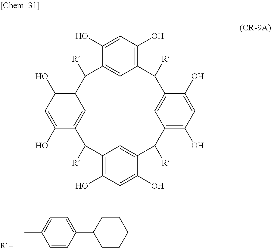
CC1=CC=C(C2CCCCC2)C=C1.C1(O)=CC(O)=C2C=C1C([R])C1=C(O)C=C(O)C(=C1)C([R])C1=C(O)C=C(O)C(=C1)C([R])C1=C(O)C=C(O)C(=C1)C2[R]
